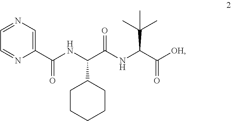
C1=NC=C(C(=O)NC(C2CCCCC2)C(NC(C(C)(C)C)C(=O)[OH])=O)N=C1
